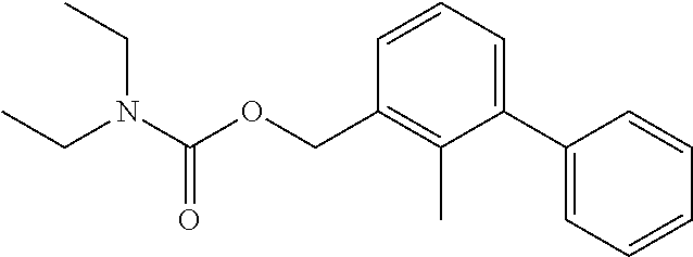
C1(COC(N(CC)CC)=O)=C(C)C(C2=CC=CC=C2)=CC=C1
